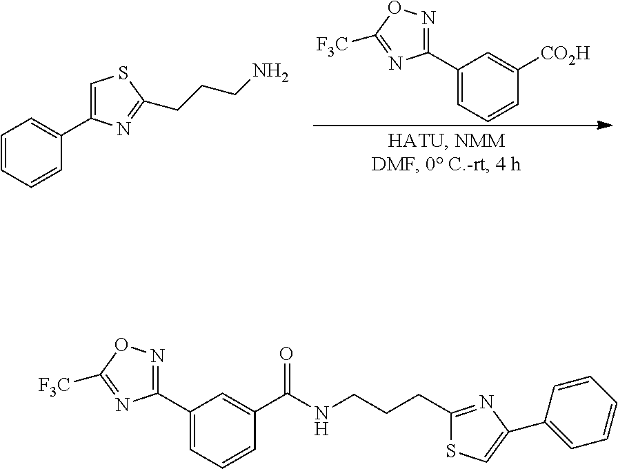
C1(C2=NOC([F3C])=N2)=CC=CC([CO2H])=C1.C1=CC=CC(C2=CSC(CCCN)=N2)=C1.C1(C2=NOC([F3C])=N2)=CC=CC(C(NCCCC2=NC(C3=CC=CC=C3)=CS2)=O)=C1
